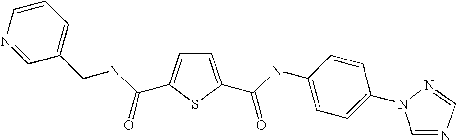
C1=C(C(=O)NC2=CC=C(N3C=NC=N3)C=C2)SC(C(NCC2=CC=CN=C2)=O)=C1
